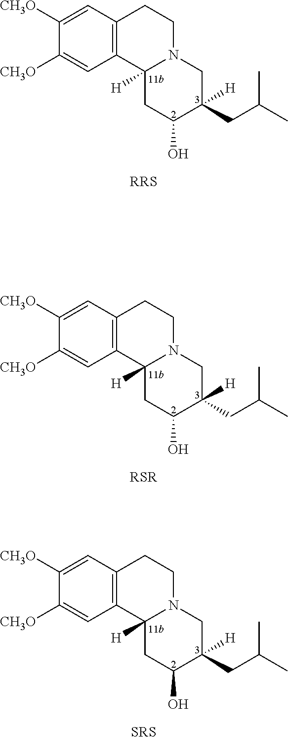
C1=C([CH3O])C([CH3O])=CC2=C1CCN1C2([H])CC(O)C(CC(C)C)([H])C1.[RRS].C1=C([CH3O])C([CH3O])=CC2=C1CCN1C2([H])CC(O)C(CC(C)C)([H])C1.[RSR].C1=C([CH3O])C([CH3O])=CC2=C1CCN1C2([H])CC(O)C(CC(C)C)([H])C1.[SRS]
